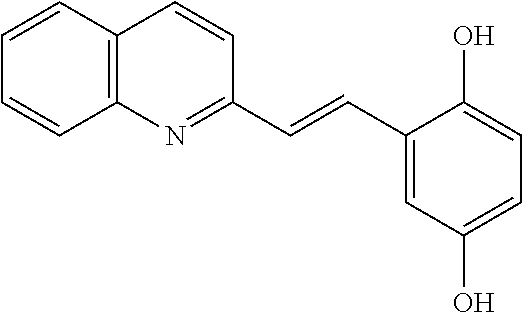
C1=CC2=C(C=C1)N=C(C=CC1=CC(O)=CC=C1O)C=C2
